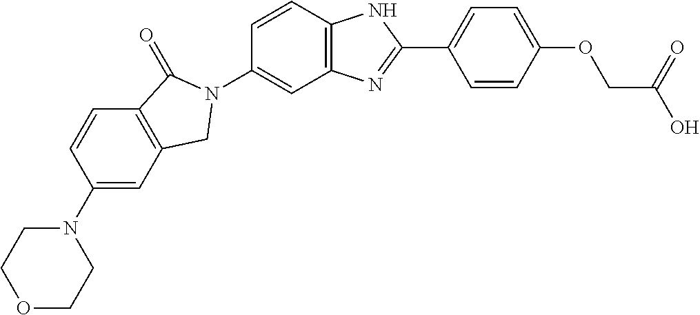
C1(N2CCOCC2)=CC2=C(C=C1)C(=O)N(C1=CC3=C(C=C1)NC(C1=CC=C(OCC(O)=O)C=C1)=N3)C2
